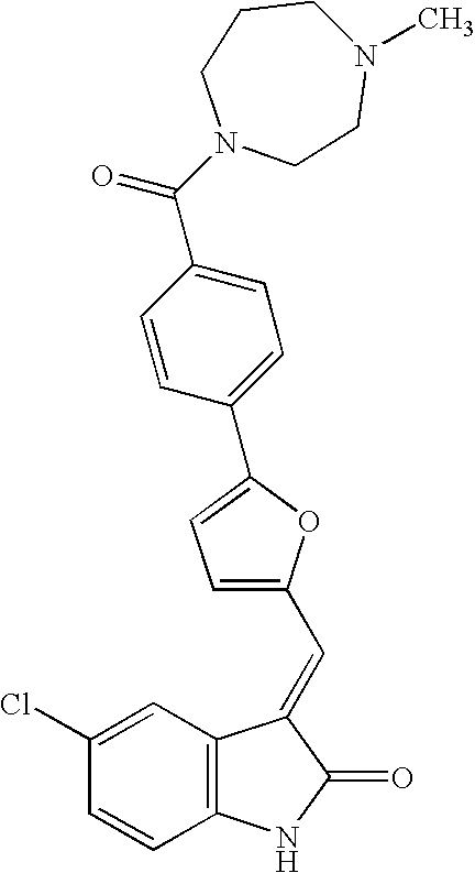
C12=C(C=C(Cl)C=C1)C(=CC1=CC=C(C3=CC=C(C(N4CCN(C)CCC4)=O)C=C3)O1)C(=O)N2
